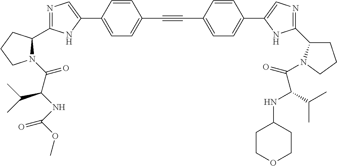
N1=C(C2N(C(C(NC(=O)OC)C(C)C)=O)CCC2)NC(C2=CC=C(C#CC3=CC=C(C4=CN=C(C5CCCN5C(=O)C(NC5CCOCC5)C(C)C)N4)C=C3)C=C2)=C1
